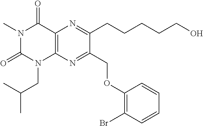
N1(C)C(=O)N(CC(C)C)C2=C(C1=O)N=C(CCCCCO)C(COC1=C(Br)C=CC=C1)=N2
